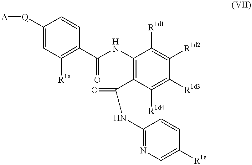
C1([Q][A])=CC([R1a])=C(C(NC2=C(C(=O)NC3=NC=C([R1e])C=C3)C([R1d4])=C([R1d3])C([R1d2])=C2[R1d1])=O)C=C1
